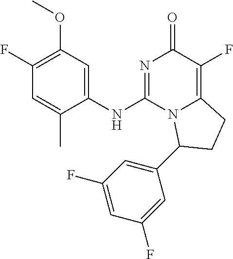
C1(F)=C(OC)C=C(NC2=NC(=O)C(F)=C3N2C(C2=CC(F)=CC(F)=C2)CC3)C(C)=C1
